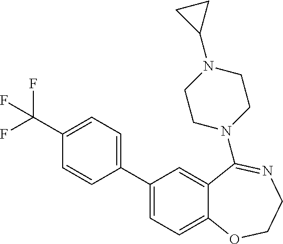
C1=CC(C2=CC=C3C(=C2)C(N2CCN(C4CC4)CC2)=NCCO3)=CC=C1C(F)(F)F
